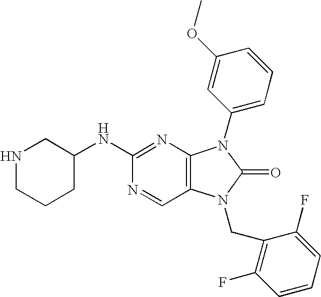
N1=CC2=C(N=C1NC1CNCCC1)N(C1=CC=CC(OC)=C1)C(=O)N2CC1=C(F)C=CC=C1F
